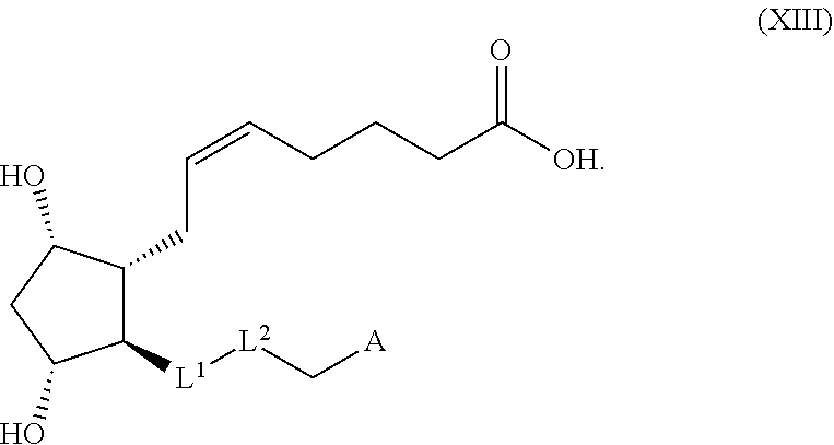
C1([L1][L2]C[A])C(CC=CCCCC([OH])=O)C(O)CC1O
